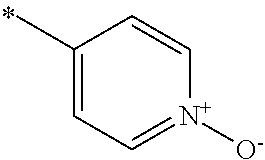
C1(C)=CC=[N+]([O-])C=C1
